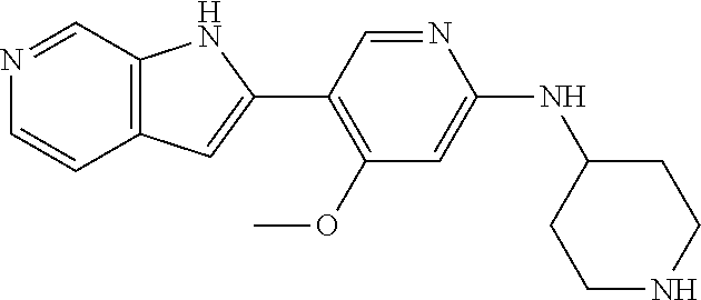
C1(NC2CCNCC2)=CC(OC)=C(C2=CC3=C(N2)C=NC=C3)C=N1
